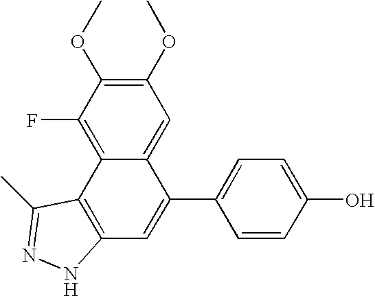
C12=C(C3=C(F)C(OC)=C(OC)C=C3C(C3=CC=C(O)C=C3)=C1)C(C)=NN2
